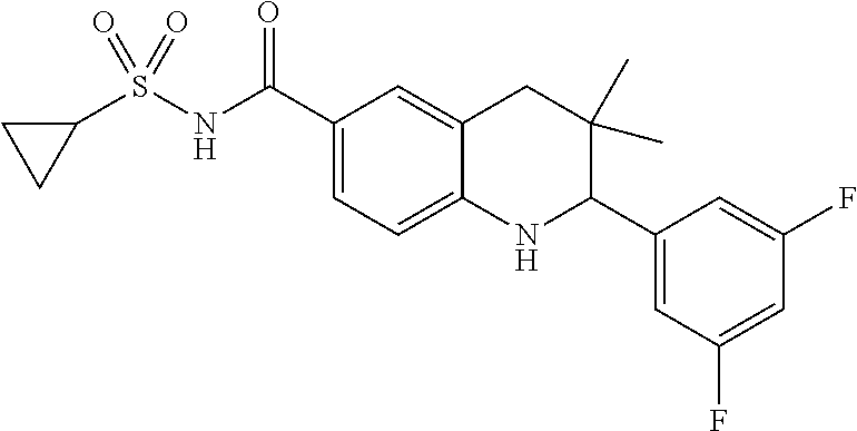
C1(S(NC(C2=CC=C3C(=C2)CC(C)(C)C(C2=CC(F)=CC(F)=C2)N3)=O)(=O)=O)CC1
